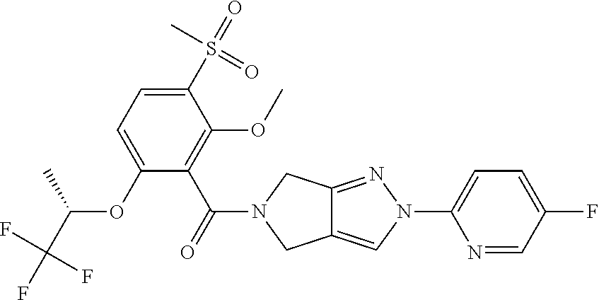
O(C1=CC=C(S(=O)(C)=O)C(OC)=C1C(=O)N1CC2=CN(C3=CC=C(F)C=N3)N=C2C1)C(C(F)(F)F)C
